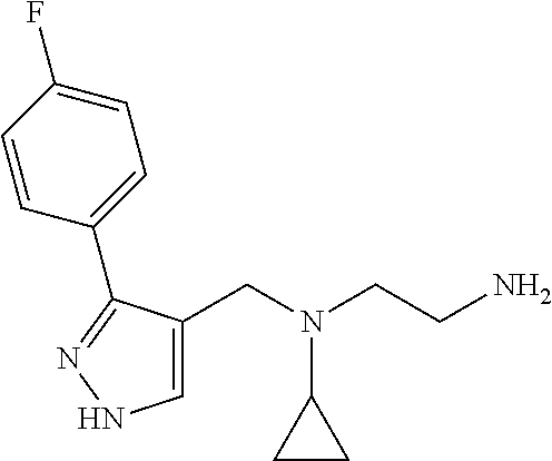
C1=C(CN(CCN)C2CC2)C(C2=CC=C(F)C=C2)=NN1
